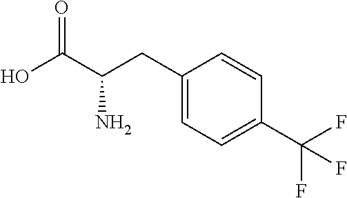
C1(CC(C(O)=O)N)=CC=C(C(F)(F)F)C=C1
